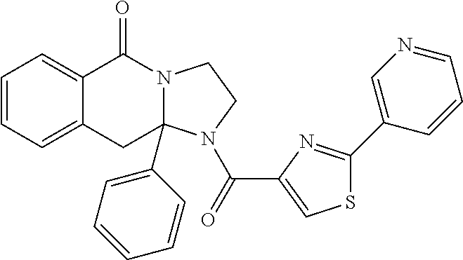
C1=CC=C2C(=C1)C(=O)N1CCN(C(=O)C3=CSC(C4=CN=CC=C4)=N3)C1(C1=CC=CC=C1)C2
